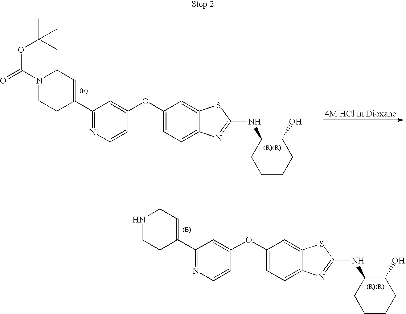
C1(C2=CCNCC2)=NC=CC(OC2=CC=C3C(=C2)SC(NC2CCCCC2O)=N3)=C1.C1(C2=CCN(C(=O)OC(C)(C)C)CC2)=NC=CC(OC2=CC=C3C(=C2)SC(NC2CCCCC2O)=N3)=C1
